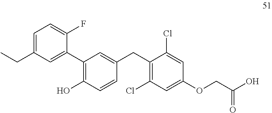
C1(C2=CC(CC)=CC=C2F)=C(O)C=CC(CC2=C(Cl)C=C(OCC(=O)O)C=C2Cl)=C1
